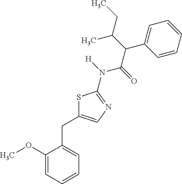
C1(OC)=CC=CC=C1CC1=CN=C(N(C(C(C2=CC=CC=C2)C(CC)C)=O)[H])S1
